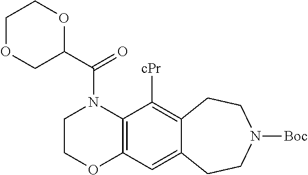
C12=C(N(C(C3OCCOC3)=O)CCO1)C([cPr])=C1C(=C2)CCN([Boc])CC1
